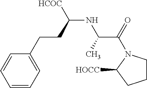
C1=CC=CC=C1CCC(NC(C(=O)N1CCCC1[HOCC])C)[HCOC]
